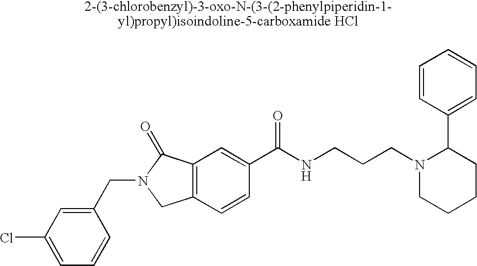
C1=C(Cl)C=C(CN2CC3=C(C2=O)C=C(C(NCCCN2CCCCC2C2=CC=CC=C2)=O)C=C3)C=C1
